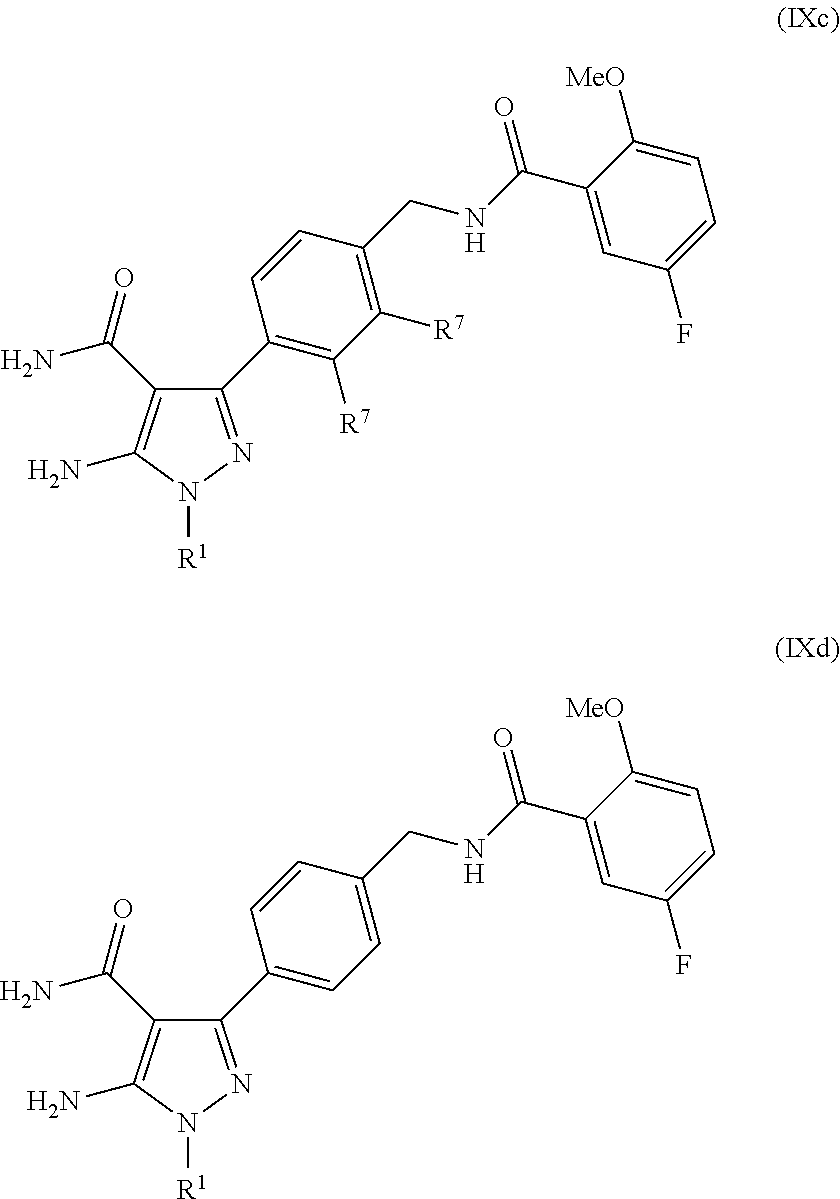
C1(C2=C([R7])C([R7])=C(CNC(=O)C3=CC(F)=CC=C3[MeO])C=C2)=NN([R1])C(N)=C1C(=O)N.C1(C2=CC=C(CNC(=O)C3=CC(F)=CC=C3[MeO])C=C2)=NN([R1])C(N)=C1C(=O)N
